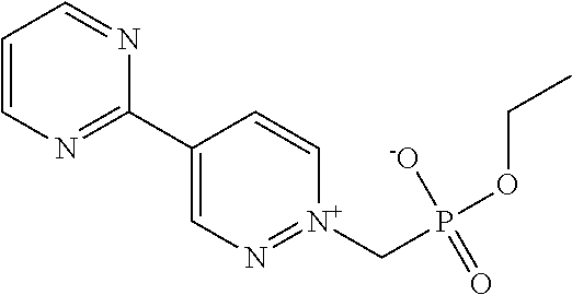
C1=CN=C(C2=CN=[N+](CP(OCC)(=O)[-O])C=C2)N=C1
